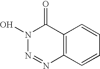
C12=C(C=CC=C1)N=NN(O)C2=O
